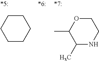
C1CCCCC1.C1(C)NCCOC1C
